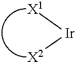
[X1][Ir][X2]
